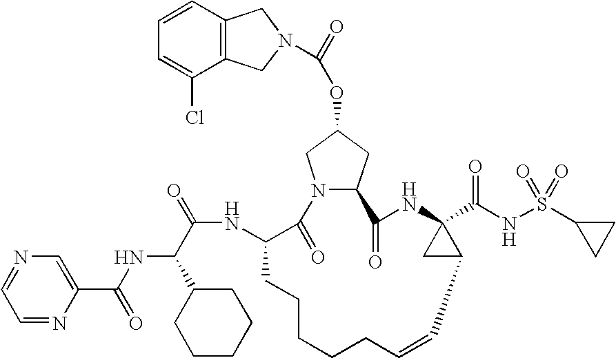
C12=C(C=CC=C1Cl)CN(C(=O)OC1CN3C(C1)C(=O)NC1(C(NS(C4CC4)(=O)=O)=O)CC1C=CCCCCCC(NC(=O)C(C1CCCCC1)NC(=O)C1=CN=CC=N1)C3=O)C2
